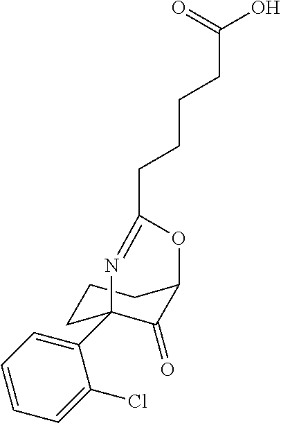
C1CC2(C3=CC=CC=C3Cl)C(=O)C(C1)OC(CCCCC(=O)O)=N2
